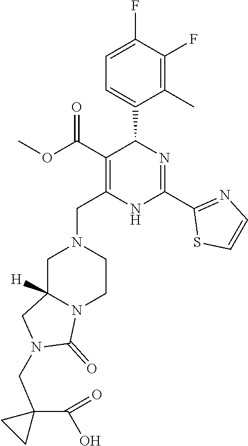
C1=C(F)C(F)=C(C)C(C2C(C(OC)=O)=C(CN3CC4([H])N(CC3)C(=O)N(CC3(C(O)=O)CC3)C4)NC(C3=NC=CS3)=N2)=C1
